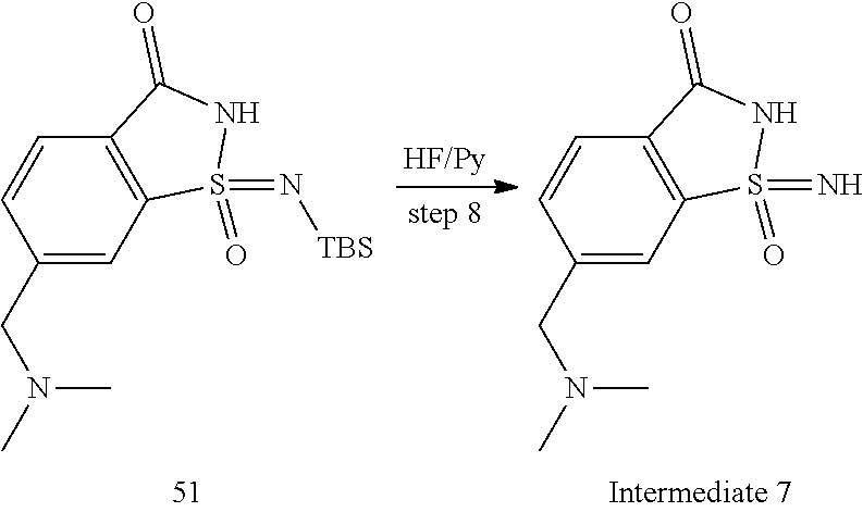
C12=C(C=C(CN(C)C)C=C1)S(=N[TBS])(=O)NC2=O.C12=C(C=C(CN(C)C)C=C1)S(=N)(=O)NC2=O
